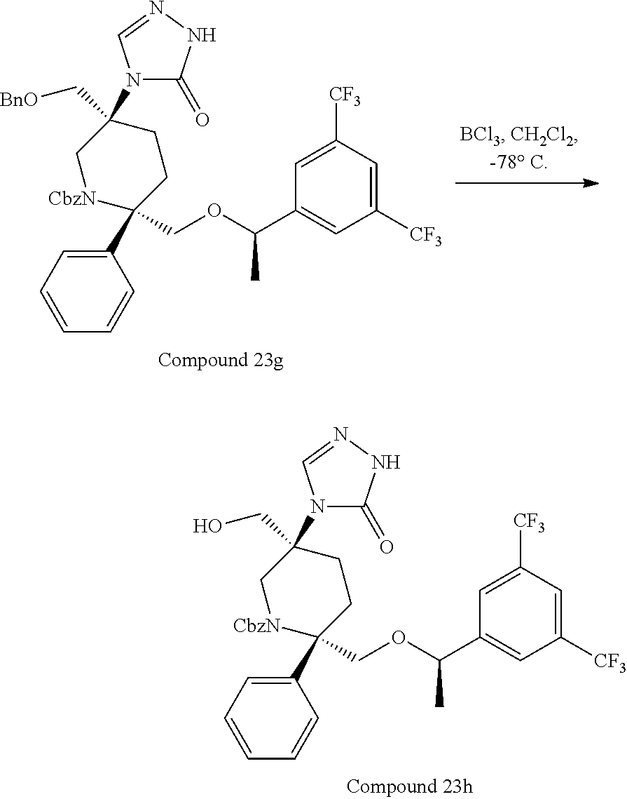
C1(C2(COC(C3=CC([CF3])=CC([CF3])=C3)C)CCC(N3C(=O)NN=C3)(C[BnO])C[CbzN]2)=CC=CC=C1.C1(C2(COC(C3=CC([CF3])=CC([CF3])=C3)C)CCC(N3C(=O)NN=C3)(CO)C[CbzN]2)=CC=CC=C1
